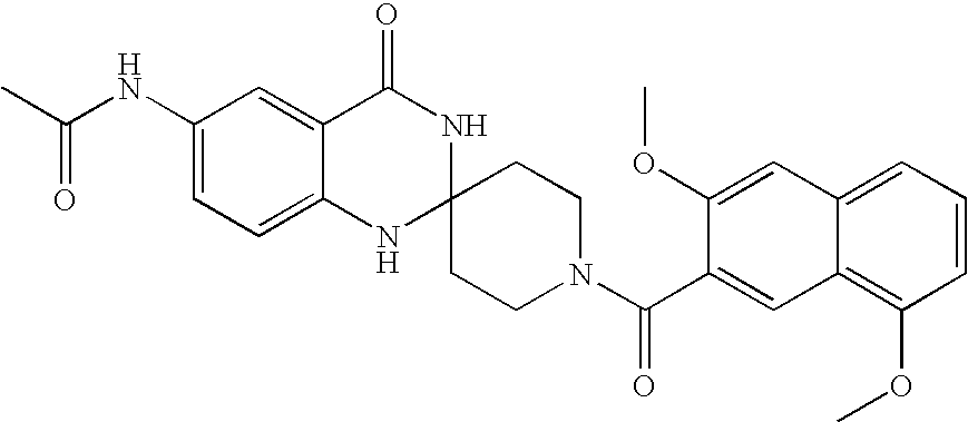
C1(NC(C)=O)=CC=C2C(=C1)C(=O)NC1(N2)CCN(C(=O)C2=CC3=C(OC)C=CC=C3C=C2OC)CC1
